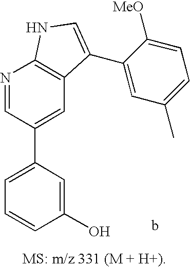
C1=C(C2=CC3=C(N=C2)NC=C3C2=CC(C)=CC=C2[MeO])C=C(O)C=C1
